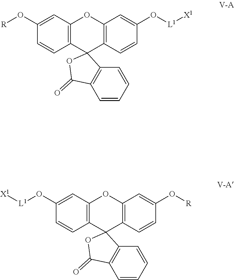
C1=C(O[R])C=CC2=C1OC1=C(C=CC(O[L1][X1])=C1)C21C2=C(C=CC=C2)C(=O)O1.C1=C(O[L1][X1])C=CC2=C1OC1=C(C=CC(O[R])=C1)C21C2=C(C=CC=C2)C(=O)O1
